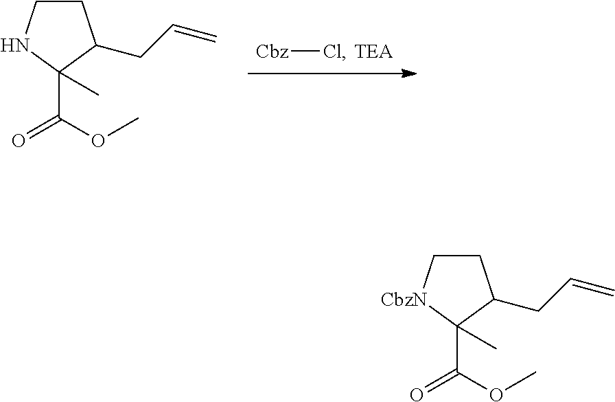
[Cbz]Cl.C1CNC(C(OC)=O)(C)C1CC=C.C1C[CbzN]C(C(OC)=O)(C)C1CC=C
